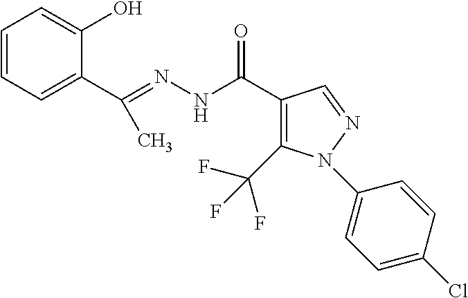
C1=CC=C(C(=NNC(C2=C(C(F)(F)F)N(C3=CC=C(Cl)C=C3)N=C2)=O)C)C(O)=C1
